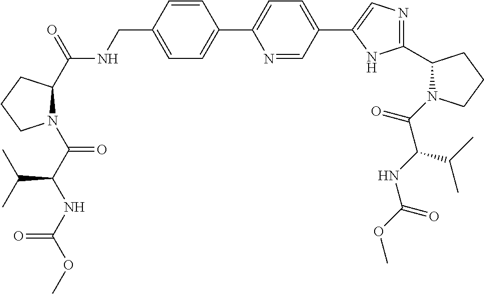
C1=CC(CNC(C2N(C(C(NC(OC)=O)C(C)C)=O)CCC2)=O)=CC=C1C1=CC=C(C2=CN=C(C3N(C(C(NC(OC)=O)C(C)C)=O)CCC3)N2)C=N1
